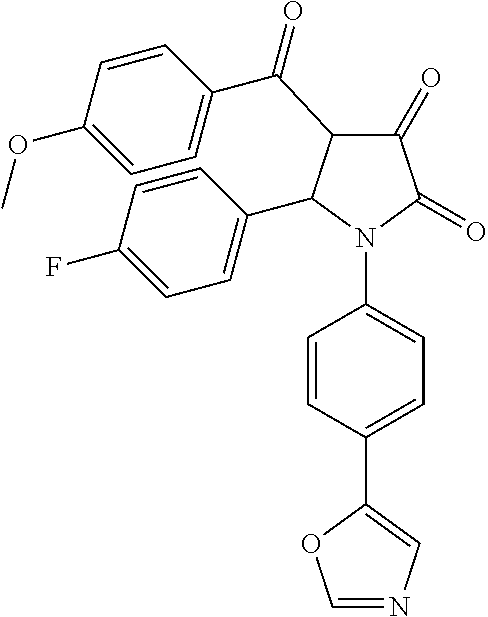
C1(=O)C(=O)N(C2=CC=C(C3=CN=CO3)C=C2)C(C2=CC=C(F)C=C2)C1C(C1=CC=C(OC)C=C1)=O
